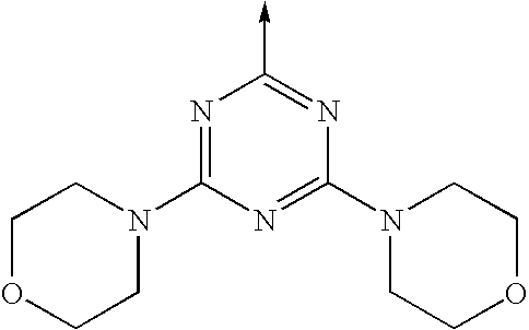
N1=C(N2CCOCC2)N=C(N2CCOCC2)N=C1->C
